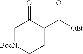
C1[BocN]CCC(C(=O)[OEt])C1=O
